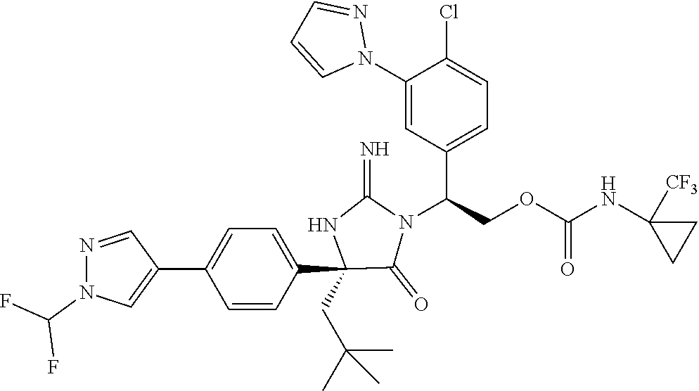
C1(C2=CN(C(F)F)N=C2)=CC=C(C2(CC(C)(C)C)C(=O)N(C(C3=CC=C(Cl)C(N4N=CC=C4)=C3)COC(=O)NC3([CF3])CC3)C(=N)N2)C=C1
